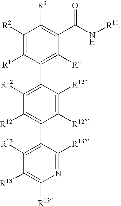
C1([R2])=C([R1])C(C2=C([R12])C([R12])=C(C3=C([R13])C([R13])=C([R13])N=C3[R13])C([R12])=C2[R12])=C([R4])C(C(N[R10])=O)=C1[R3]
